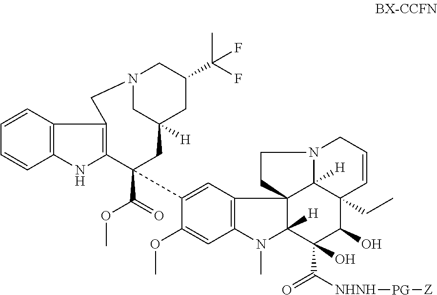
C1=CC2=C(C=C1)NC1=C2CN2CC([H])(CC(C(F)(C)F)C2)CC1(C(=O)OC)C1=CC2=C(C=C1OC)N(C)C1([H])C23CCN2C3([H])C(CC)(C=CC2)C(O)C1(O)C([NHNH][PG][Z])=O
